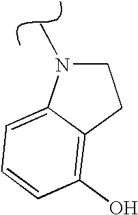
C12=CC=CC(O)=C1CCN2C
